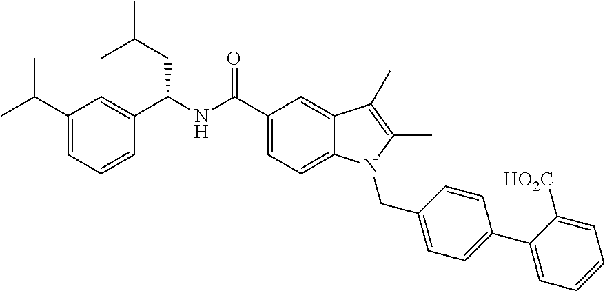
C1(C(C)C)=CC=CC(C(NC(C2=CC=C3C(=C2)C(C)=C(C)N3CC2=CC=C(C3=CC=CC=C3[HO2C])C=C2)=O)CC(C)C)=C1
